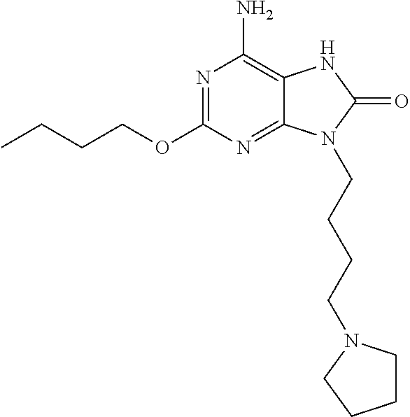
N1=C(OCCCC)N=C2C(=C1N)NC(=O)N2CCCCN1CCCC1
